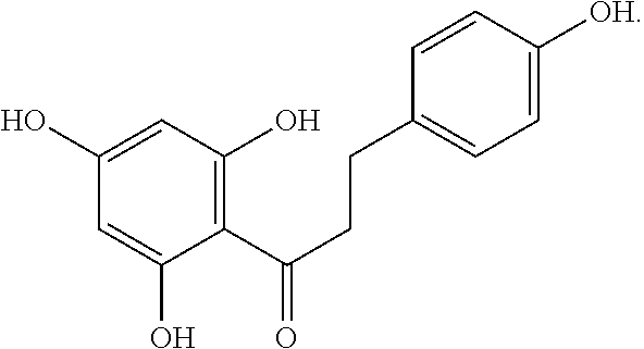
C1=C([OH])C=CC(CCC(=O)C2=C(O)C=C(O)C=C2O)=C1
